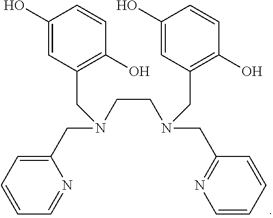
C1(O)=CC(CN(CC2=NC=CC=C2)CCN(CC2=CC=CC=N2)CC2=C(O)C=CC(O)=C2)=C(O)C=C1
